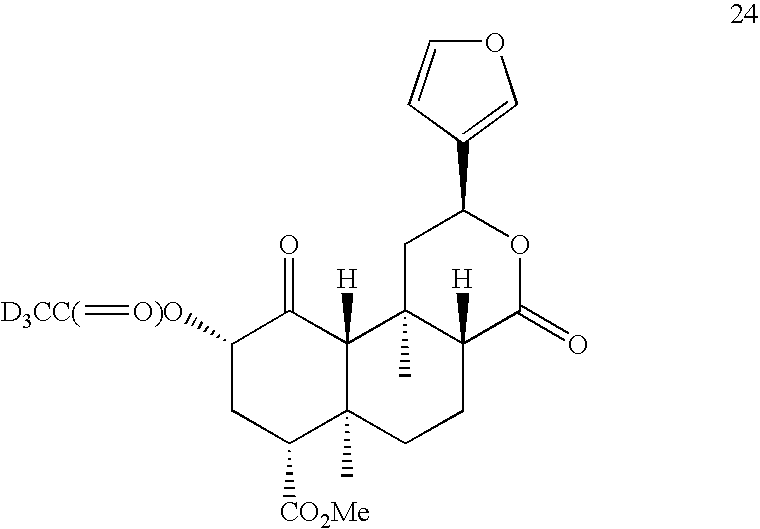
C1([O)O]=[D3CC(])CC([CO2Me])C2(C)C([H])(C1=O)C1(C)C([H])(CC2)C(=O)OC(C2=COC=C2)C1
